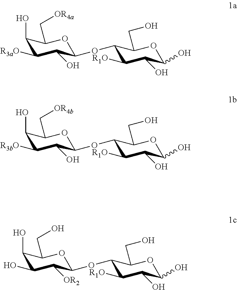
C1(O)C([R3aO])C(O)C(OC2C([R1O])C(O)C(O)OC2CO)OC1C[OR4a].C1(O)C([R3bO])C(O)C(OC2C([R1O])C(O)C(O)OC2CO)OC1C[OR4b].C1(O)C(O)C([OR2])C(OC2C([R1O])C(O)C(O)OC2CO)OC1CO
